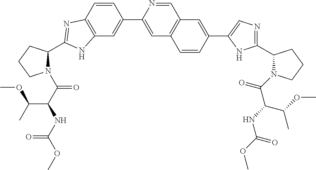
C12=C(C=CC(C3=CC4=C(C=N3)C=C(C3=CN=C(C5N(C(C(NC(=O)OC)C(OC)C)=O)CCC5)N3)C=C4)=C1)N=C(C1N(C(C(NC(OC)=O)C(C)OC)=O)CCC1)N2
